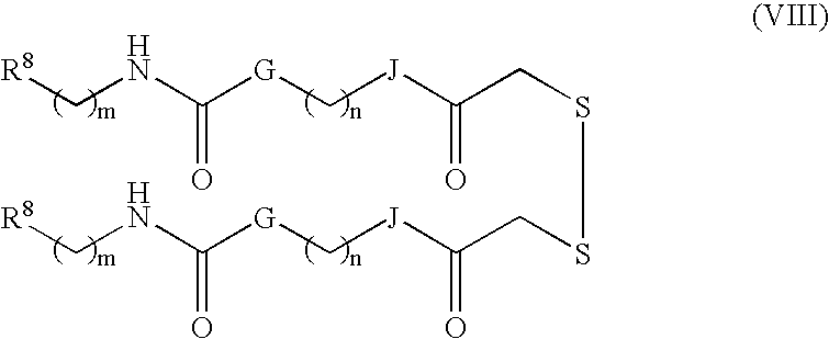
[G](C[J]C(CSSCC([J]C[G]C(NC[R8])=O)=O)=O)C(NC[R8])=O
